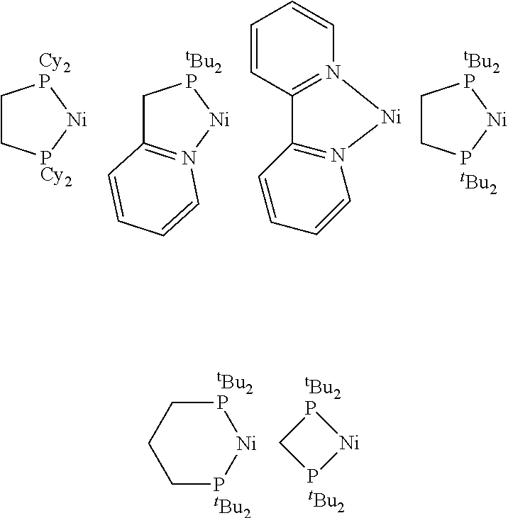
C1C[PCy2][Ni][Cy2P]1.C1C2=N([Ni][tBu2P]1)C=CC=C2.C12=N(C=CC=C1)[Ni]N1=C2C=CC=C1.C1CP[Ni][tBu2P]1.[tBu2].C1CP[Ni][tBu2P]C1.[tBu2].C1P[Ni][tBu2P]1.[tBu2]
